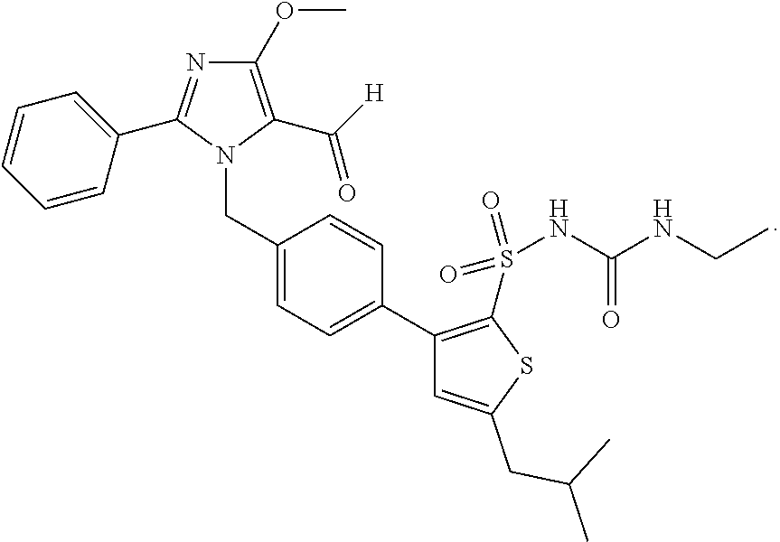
C(C1=CC=C(C2=C(S(NC(NCC)=O)(=O)=O)SC(CC(C)C)=C2)C=C1)N1C(C2=CC=CC=C2)=NC(OC)=C1C(=O)[H]
